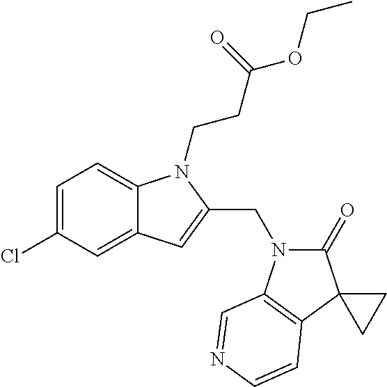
C1=C(Cl)C=C2C(=C1)N(CCC(OCC)=O)C(CN1C(=O)C3(C4=C1C=NC=C4)CC3)=C2
